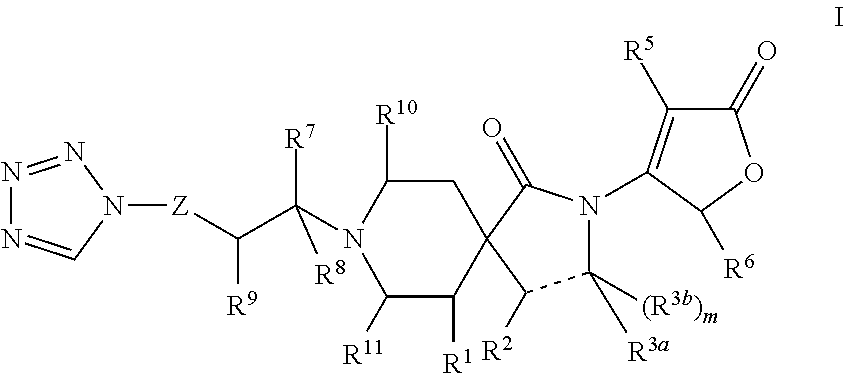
N1=NN([Z]C(C(N2C([R10])CC3(C([R1])C2[R11])C([R2])C([(R3b)m])([R3a])N(C2=C([R5])C(=O)OC2[R6])C3=O)([R7])[R8])[R9])C=N1
